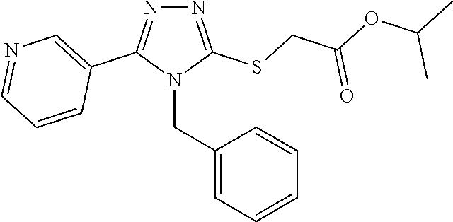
N1=C(SCC(=O)OC(C)C)N(CC2=CC=CC=C2)C(C2=CN=CC=C2)=N1
